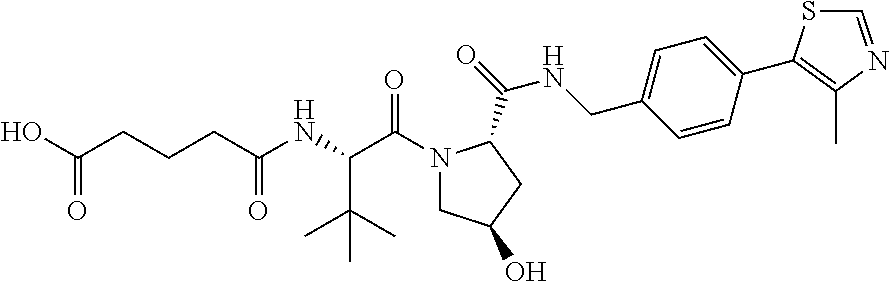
N1(C(C(NC(CCCC(O)=O)=O)C(C)(C)C)=O)CC(O)CC1C(=O)NCC1=CC=C(C2=C(C)N=CS2)C=C1
